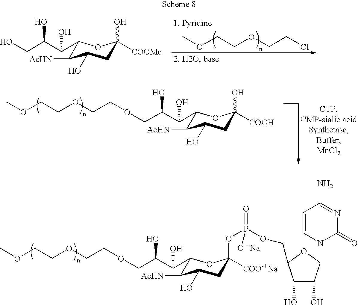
C1([AcHN])C(O)CC(OP(OCC2C(O)C(O)C(N3C(=O)N=C(N)C=C3)O2)(=O)[O-+Na])([COO-+Na])OC1C(C(COCCOCCOC)O)O.COCCOCCCl.C1([AcHN])C(O)CC(O)([COOMe])OC1C(C(CO)O)O.C1([AcHN])C(O)CC(O)([COOH])OC1C(C(COCCOCCOC)O)O
